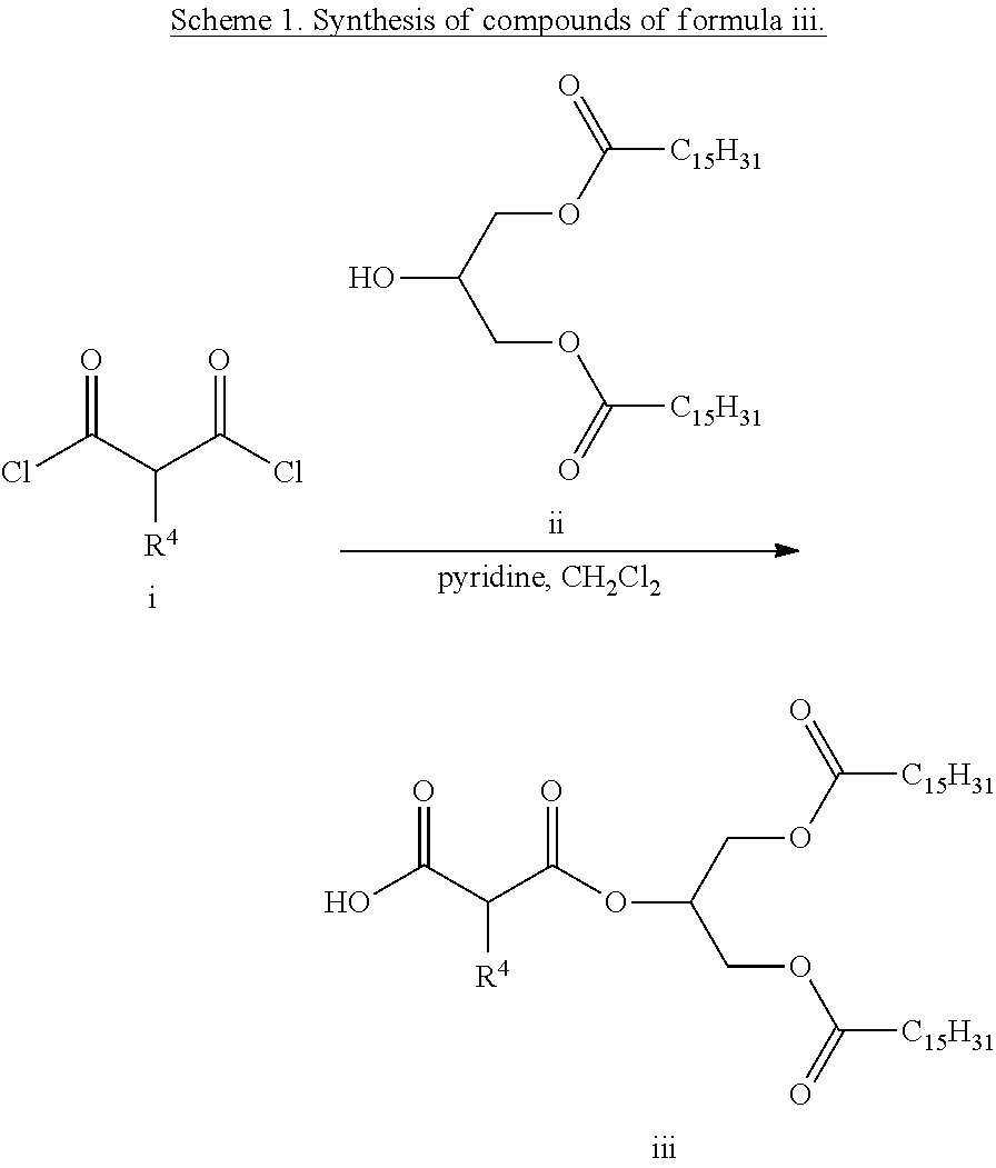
ClC(C(C(Cl)=O)[R4])=O.OC(COC([C15H31])=O)COC([C15H31])=O.C(COC([C15H31])=O)(COC([C15H31])=O)OC(C(C(O)=O)[R4])=O
